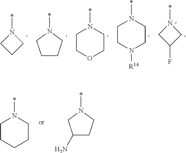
C1(N)CCN(*)C1.C1CCCCN1*.C1CCN1*.C1CCN(*)C1.C1COCCN1*.C1CN([R14])CCN1*.C1C(F)CN1*
